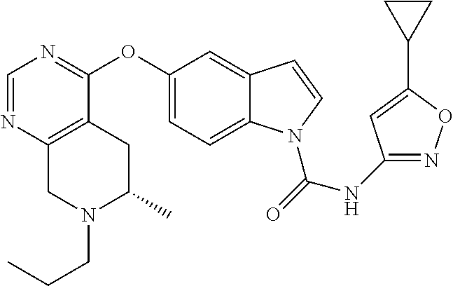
C1(OC2=NC=NC3=C2CC(C)N(CCC)C3)=CC=C2C(=C1)C=CN2C(=O)NC1=NOC(C2CC2)=C1
